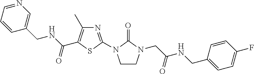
N1=C(N2CCN(CC(=O)NCC3=CC=C(F)C=C3)C2=O)SC(C(NCC2=CN=CC=C2)=O)=C1C
